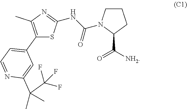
C1(C2=CC=NC(C(C)(C)C(F)(F)F)=C2)=C(C)N=C(NC(N2CCCC2C([NH2])=O)=O)S1
